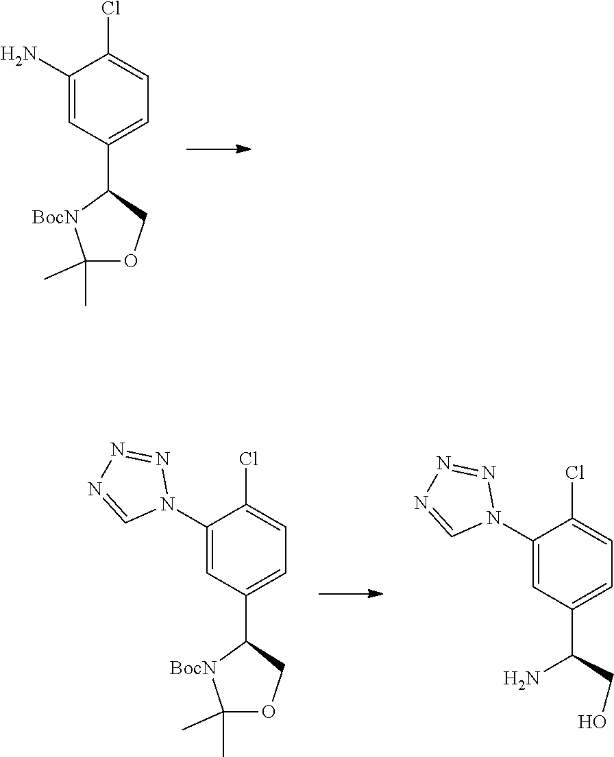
C1(Cl)=CC=C(C2COC(C)(C)[BocN]2)C=C1N.C1=NN=NN1C1=CC(C2COC(C)(C)[BocN]2)=CC=C1Cl.C1=NN=NN1C1=CC(C(N)CO)=CC=C1Cl
